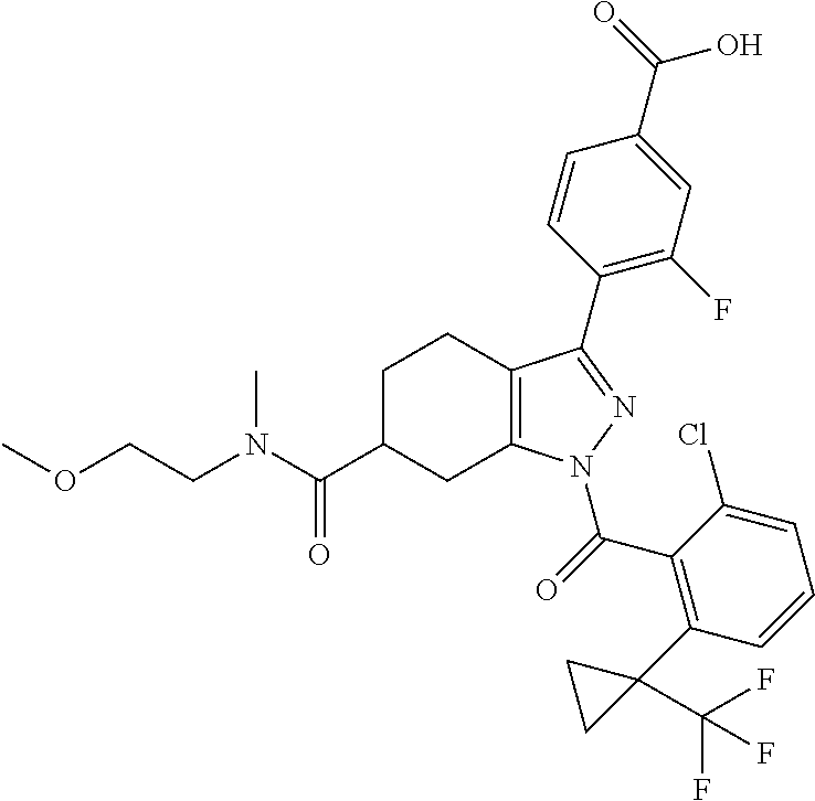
C1C(C(=O)N(C)CCOC)CC2=C(C1)C(C1=C(F)C=C(C(O)=O)C=C1)=NN2C(=O)C1=C(C2(C(F)(F)F)CC2)C=CC=C1Cl
